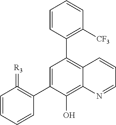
C1(C2=CC(C3=C([CF3])C=CC=C3)=C3C(=C2O)N=CC=C3)=C(=[R3])C=CC=C1
